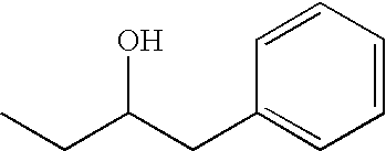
CCC(CC1=CC=CC=C1)O
